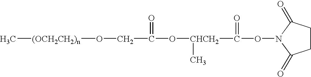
[CHCH2](C(=O)ON1C(=O)CCC1=O)(C)OC(=O)CO[(OCH2CH2)n]C
